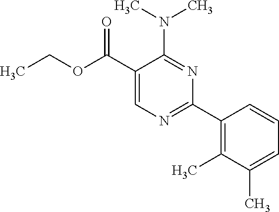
N(C1=NC(C2=C(C)C(C)=CC=C2)=NC=C1C(OCC)=O)(C)C
